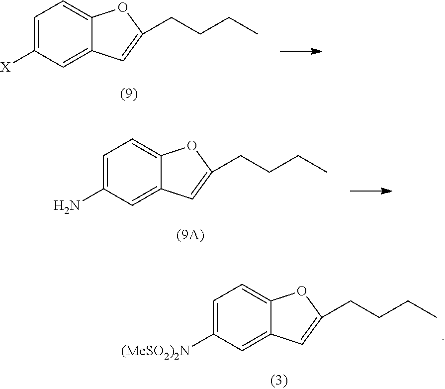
C1=C([X])C=C2C(=C1)OC(CCCC)=C2.C1=C(N)C=C2C(=C1)OC(CCCC)=C2.C1=C([(MeSO2)2N])C=C2C(=C1)OC(CCCC)=C2
